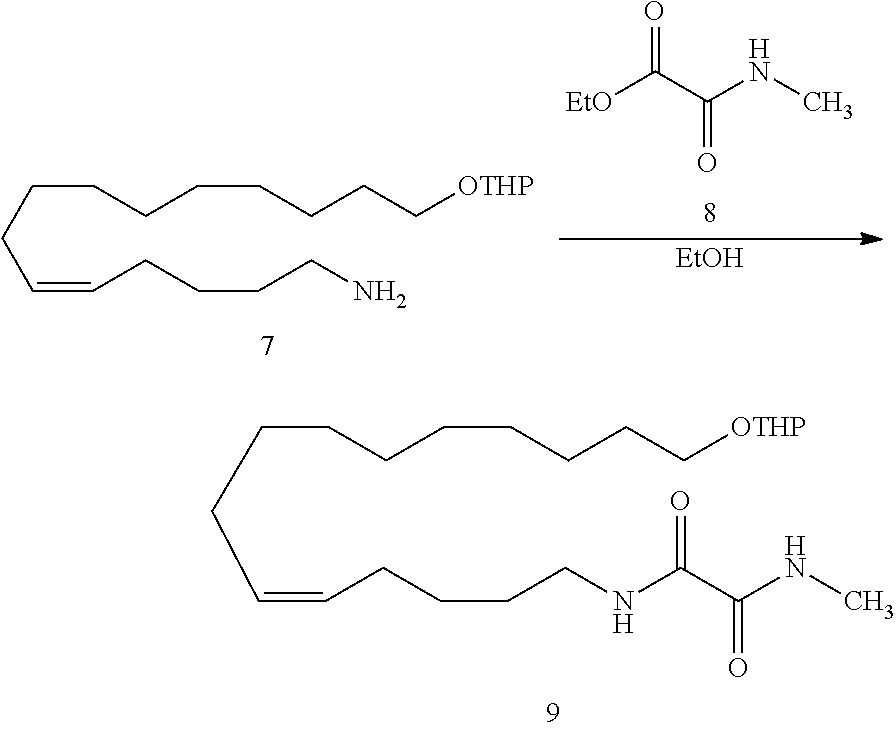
[EtO]C(C(NC)=O)=O.[EtOH].C(CCCCCCC[OTHP])CC=CCCCCN.C(CCCCCCC[OTHP])CC=CCCCCNC(C(NC)=O)=O
